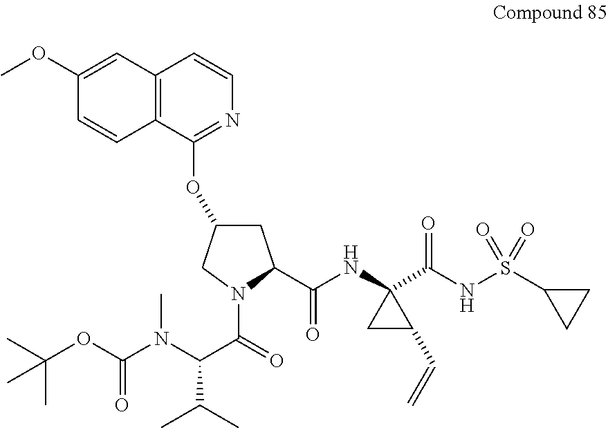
C12=C(C(OC3CC(C(NC4(C(NS(C5CC5)(=O)=O)=O)CC4C=C)=O)N(C(=O)C(N(C(OC(C)(C)C)=O)C)C(C)C)C3)=NC=C1)C=CC(OC)=C2
